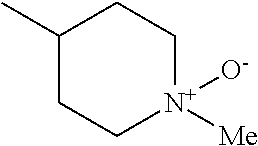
C1(C)CC[N+]([Me])([O-])CC1
